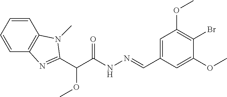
C1=C(C=NNC(C(OC)C2=NC3=C(C=CC=C3)N2C)=O)C=C(OC)C(Br)=C1OC
